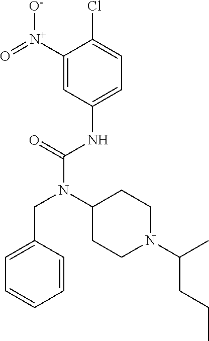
C1([N+](=O)[O-])=CC(NC(N(CC2=CC=CC=C2)C2CCN(C(C)CCC)CC2)=O)=CC=C1Cl
